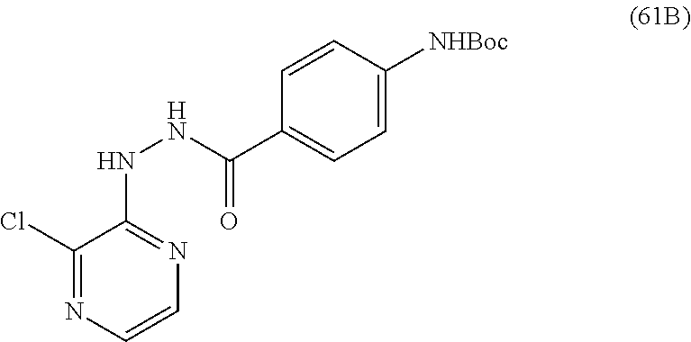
C1(C(NNC2=NC=CN=C2Cl)=O)=CC=C([NHBoc])C=C1
